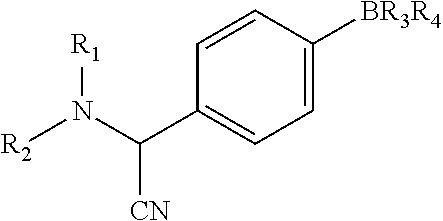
C1=C([BR3R4])C=CC(C(N([R2])[R1])[CN])=C1
